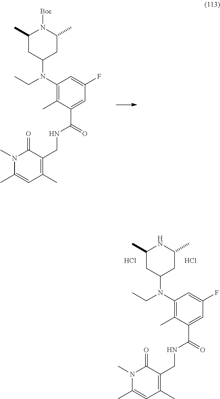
C1(C)CC(N(C2=C(C)C(C(=O)NCC3=C(C)C=C(C)N(C)C3=O)=CC(F)=C2)CC)CC(C)N1[Boc].C1(C)CC(N(C2=C(C)C(C(=O)NCC3=C(C)C=C(C)N(C)C3=O)=CC(F)=C2)CC)CC(C)N1.Cl.Cl
